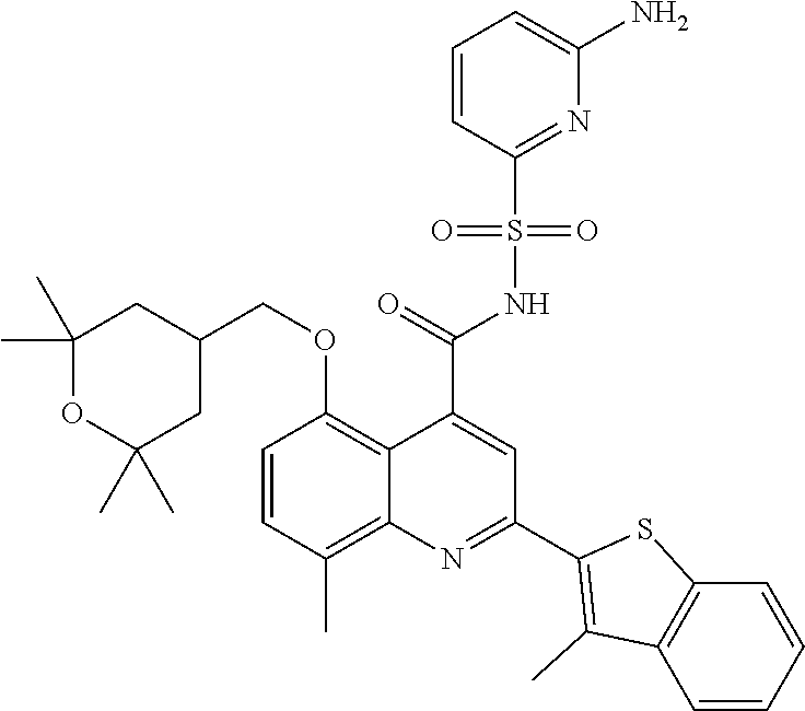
C1=CC(C)=C2C(=C1OCC1CC(C)(C)OC(C)(C)C1)C(C(=O)NS(C1=NC(N)=CC=C1)(=O)=O)=CC(C1=C(C)C3=C(S1)C=CC=C3)=N2
